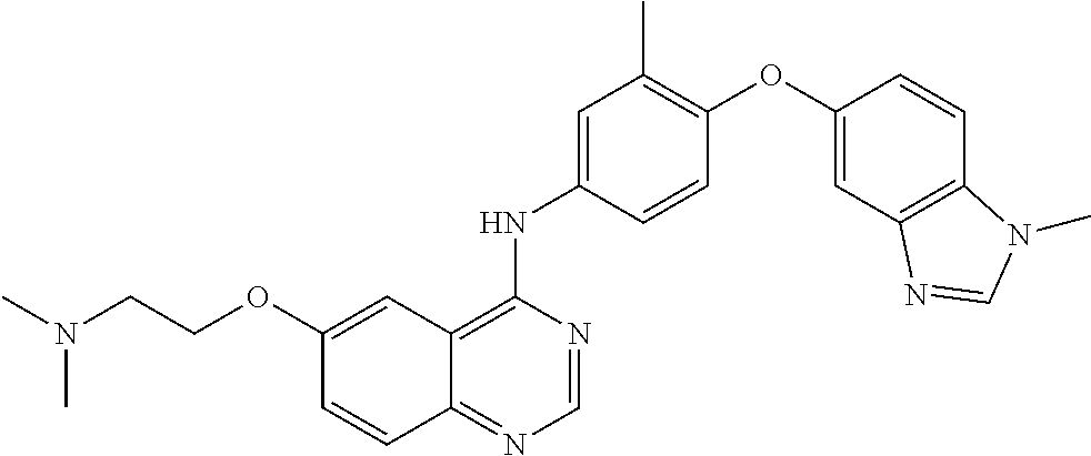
C12=NC=NC(NC3=CC(C)=C(OC4=CC5=C(C=C4)N(C)C=N5)C=C3)=C1C=C(OCCN(C)C)C=C2
